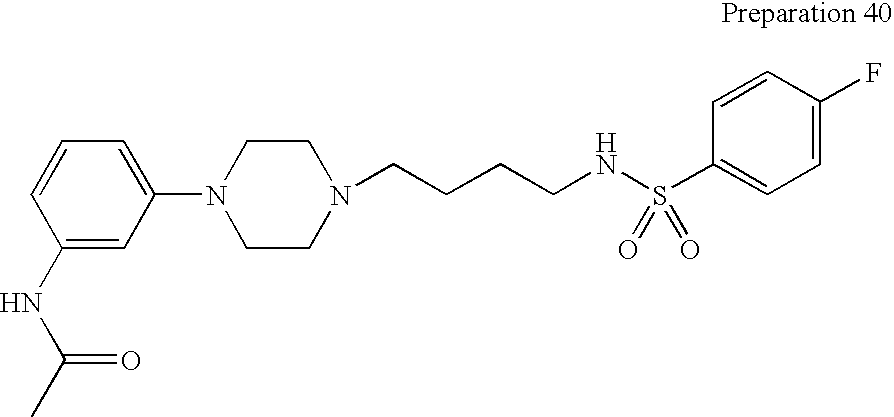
C1(NC(C)=O)=CC(N2CCN(CCCCNS(C3=CC=C(F)C=C3)(=O)=O)CC2)=CC=C1
